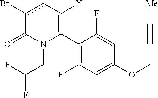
C1(C2=C([Y])cc(Br)C(=O)N2CC(F)F)=C(F)C=C(OCC#C[Me])C=C1F
